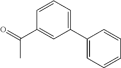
C1=CC(C(=O)C)=CC(C2=CC=CC=C2)=C1
